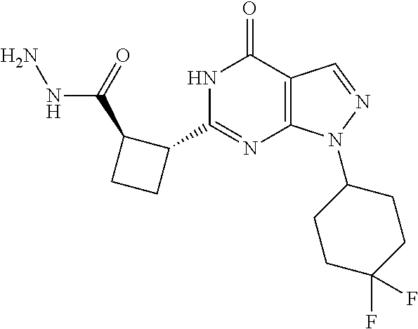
N1C(C2C(C(=O)NN)CC2)=NC2=C(C1=O)C=NN2C1CCC(F)(F)CC1
